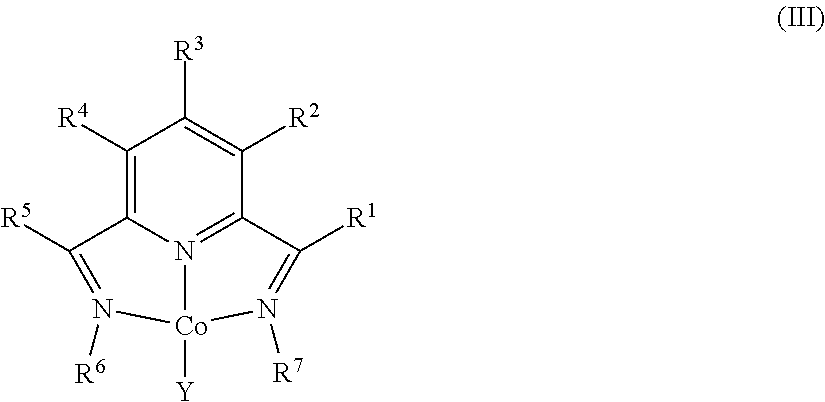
C1([R4])=C2N3=C(C([R2])=C1[R3])C([R1])=N([R7])[Co]3([Y])N([R6])=C2[R5]
